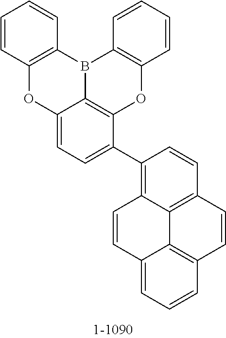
C12=CC=C(C3=C4C5=C(C=C3)C=CC3=C5C(=CC=C3)C=C4)C3=C1B(C1=C(O3)C=CC=C1)C1=C(O2)C=CC=C1
